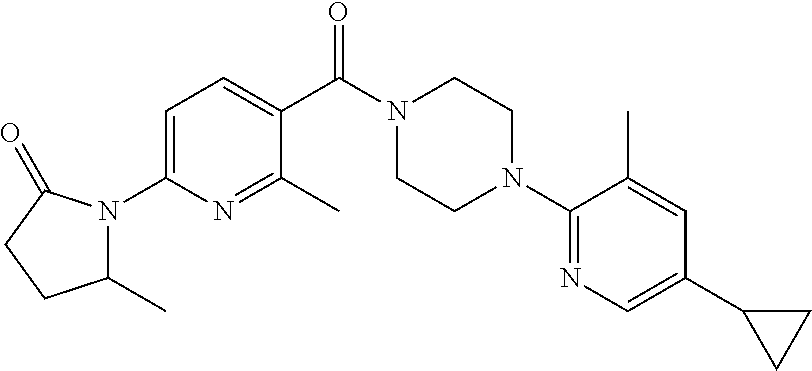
C1=C(N2C(C)CCC2=O)N=C(C)C(C(N2CCN(C3=NC=C(C4CC4)C=C3C)CC2)=O)=C1
